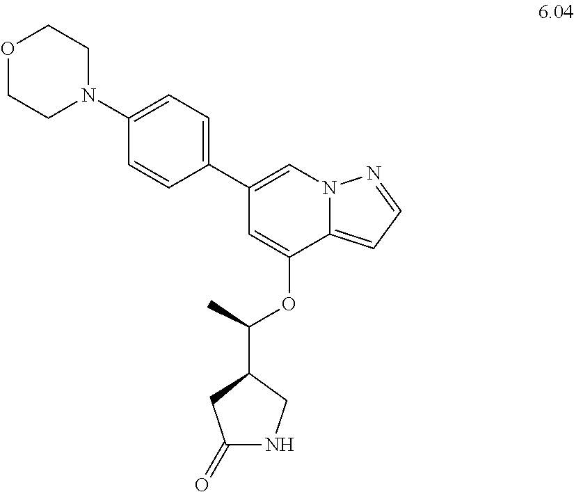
N1(C2=CC=C(C3=CN4C(=CC=N4)C(OC(C4CC(=O)NC4)C)=C3)C=C2)CCOCC1
